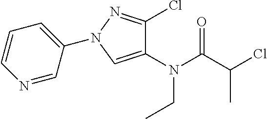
N(C(C(Cl)C)=O)(CC)C1=CN(C2=CC=CN=C2)N=C1Cl
